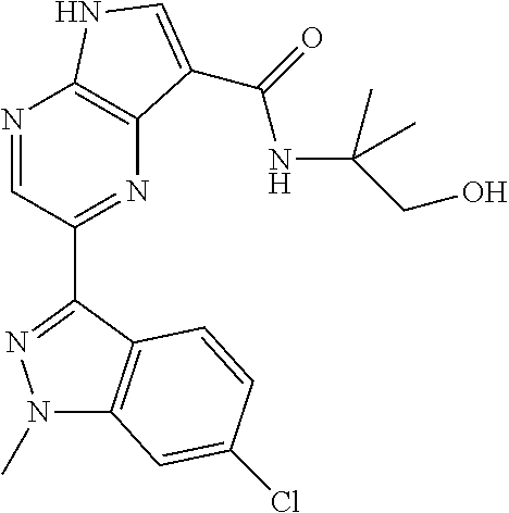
N1=CC(C2=NN(C)C3=C2C=CC(Cl)=C3)=NC2=C1NC=C2C(=O)NC(C)(CO)C
